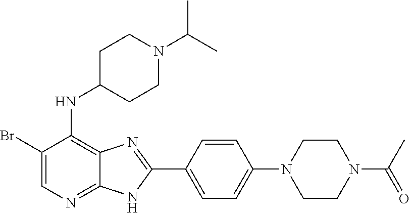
C1(Br)=CN=C2C(=C1NC1CCN(C(C)C)CC1)N=C(C1=CC=C(N3CCN(C(C)=O)CC3)C=C1)N2
